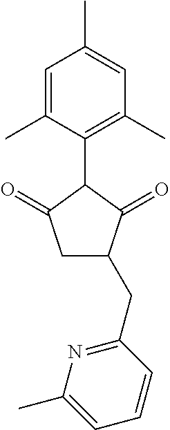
C1=C(C)C(C2C(=O)CC(CC3=NC(C)=CC=C3)C2=O)=C(C)C=C1C
